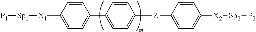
C1=CC([X1][Sp1][P1])=CC=C1C1=CC=C([Z]C2=CC=C([X2][Sp2][P2])C=C2)C=C1
